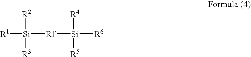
[R1][Si]([Rf][Si]([R6])([R4])[R5])([R2])[R3]
